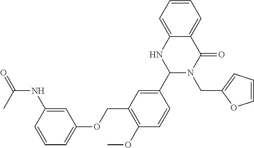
C12=CC=CC=C1C(=O)N(CC1=CC=CO1)C(C1=CC(COC3=CC=CC(NC(=O)C)=C3)=C(OC)C=C1)N2
